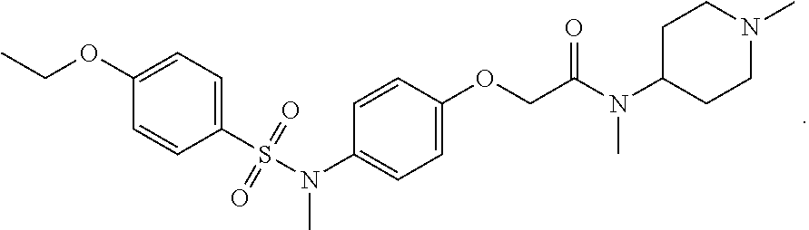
C1=CC(S(N(C2=CC=C(OCC(N(C)C3CCN(C)CC3)=O)C=C2)C)(=O)=O)=CC=C1OCC
